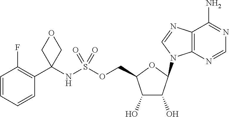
C1(O)C(O)C(N2C3=C(C(N)=NC=N3)N=C2)OC1COS(NC1(C2=C(F)C=CC=C2)COC1)(=O)=O
